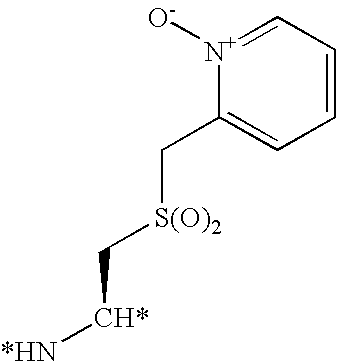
[N+]1([O-])=CC=CC=C1C[S(O)2]C[CH*][*HN]
